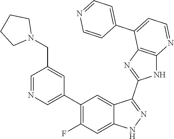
C1=NC=C(C2=C(F)C=C3C(=C2)C(C2=NC4=C(N2)N=CC=C4C2=CC=NC=C2)=NN3)C=C1CN1CCCC1
